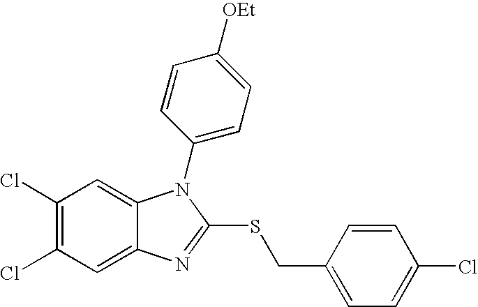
C1(Cl)=C(Cl)C=C2C(=C1)N(C1=CC=C([OEt])C=C1)C(SCC1=CC=C(Cl)C=C1)=N2
